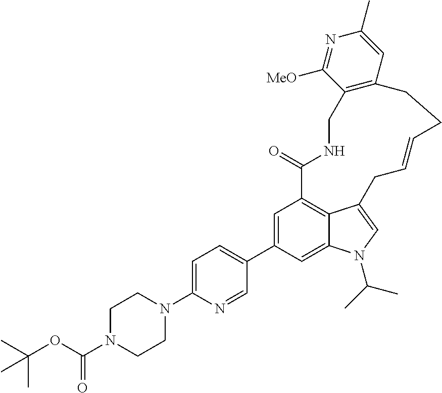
C1=C(C2=CC=C(N3CCN(C(OC(C)(C)C)=O)CC3)N=C2)C=C2C3=C1C(=O)NCC1=C(C=C(C)N=C1[MeO])CCC=CCC3=CN2C(C)C
